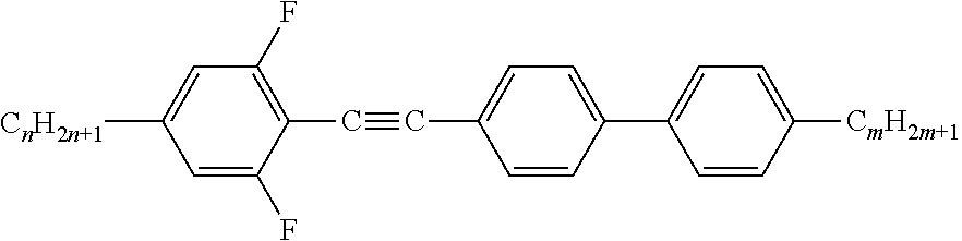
C1=CC([CmH2m+1])=CC=C1C1=CC=C(C#CC2=C(F)C=C([CnH2n+1])C=C2F)C=C1
